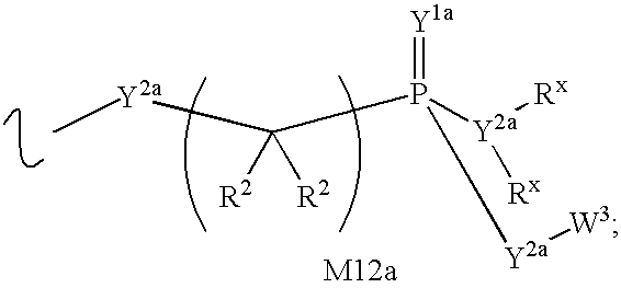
C[Y2a]C([R2])([R2])P(=[Y1a])([Y2a]([Rx])[Rx])[Y2a][W3]
